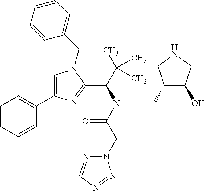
C1=C(C2=CC=CC=C2)N=C(C(C(C)(C)C)N(C(CN2N=CN=N2)=O)CC2C(O)CNC2)N1CC1=CC=CC=C1
